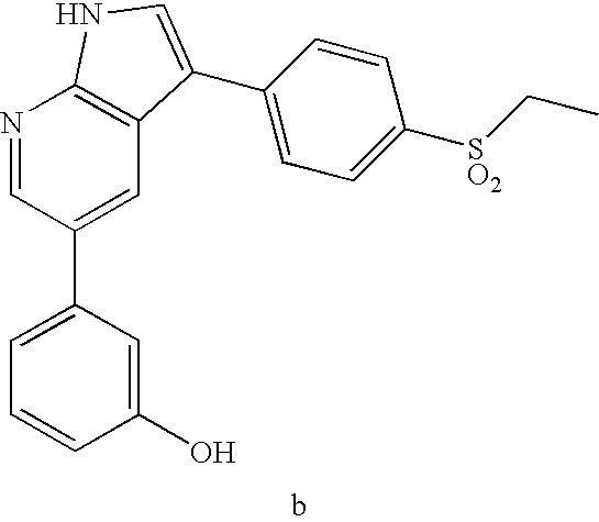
C1(O)=CC(C2=CC3=C(N=C2)NC=C3C2=CC=C([SO2]CC)C=C2)=CC=C1
